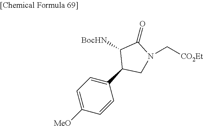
[BocHN]C1C(C2=CC=C([MeO])C=C2)CN(C[CO2Et])C1=O
